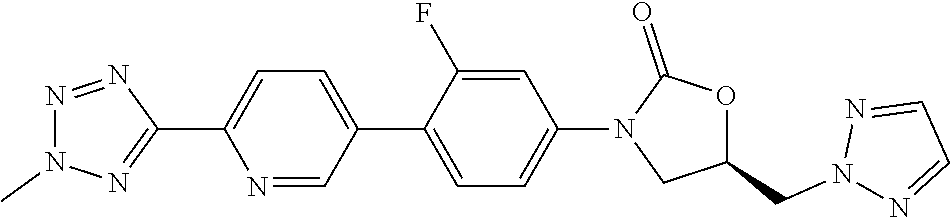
N1=NC(C2=CC=C(C3=CC=C(N4CC(CN5N=CC=N5)OC4=O)C=C3F)C=N2)=NN1C
